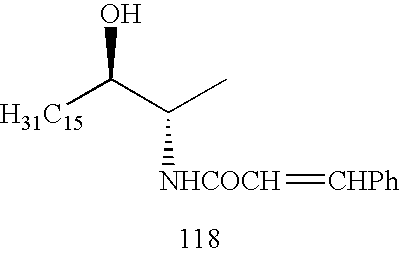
[H31C15]C(C(C)[NHCOCH]=[CHPh])O
